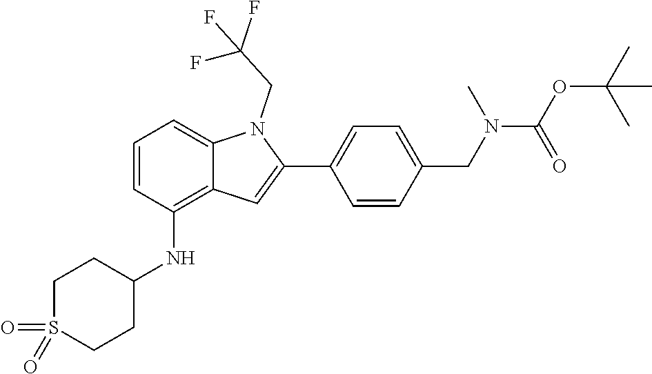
O=S1(=O)CCC(NC2=C3C(=CC=C2)N(CC(F)(F)F)C(C2=CC=C(CN(C(OC(C)(C)C)=O)C)C=C2)=C3)CC1
